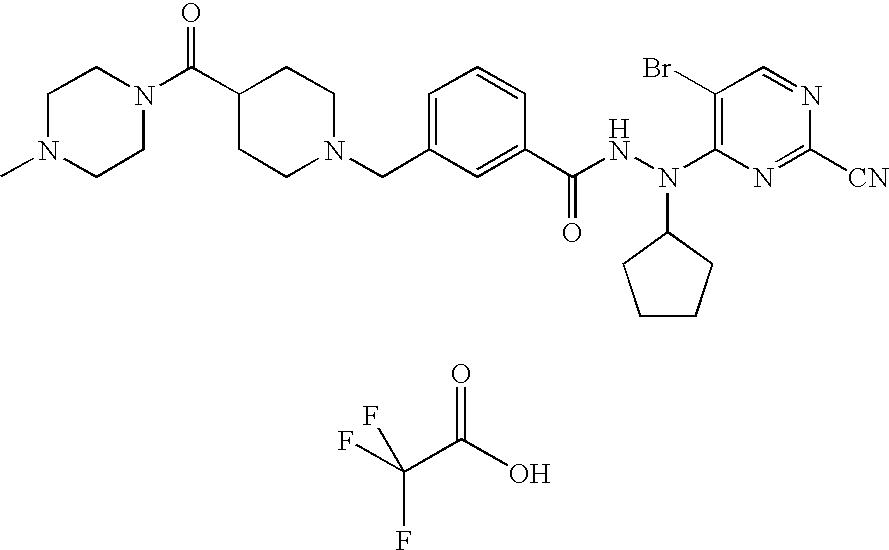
FC(C(O)=O)(F)F.C1=NC([CN])=NC(N(NC(C2=CC(CN3CCC(C(N4CCN(C)CC4)=O)CC3)=CC=C2)=O)C2CCCC2)=C1Br
